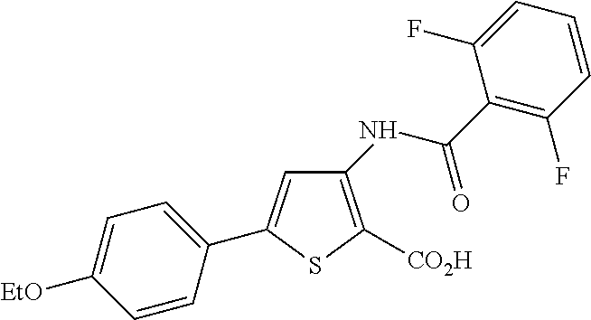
C1=C(C2=CC=C([EtO])C=C2)SC([CO2H])=C1NC(C1=C(F)C=CC=C1F)=O
